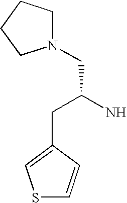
N1(CC(N)CC2=CSC=C2)CCCC1
